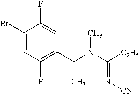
C1(Br)=CC(F)=C(C(N(C([C2H5])=N[CN])C)C)C=C1F
